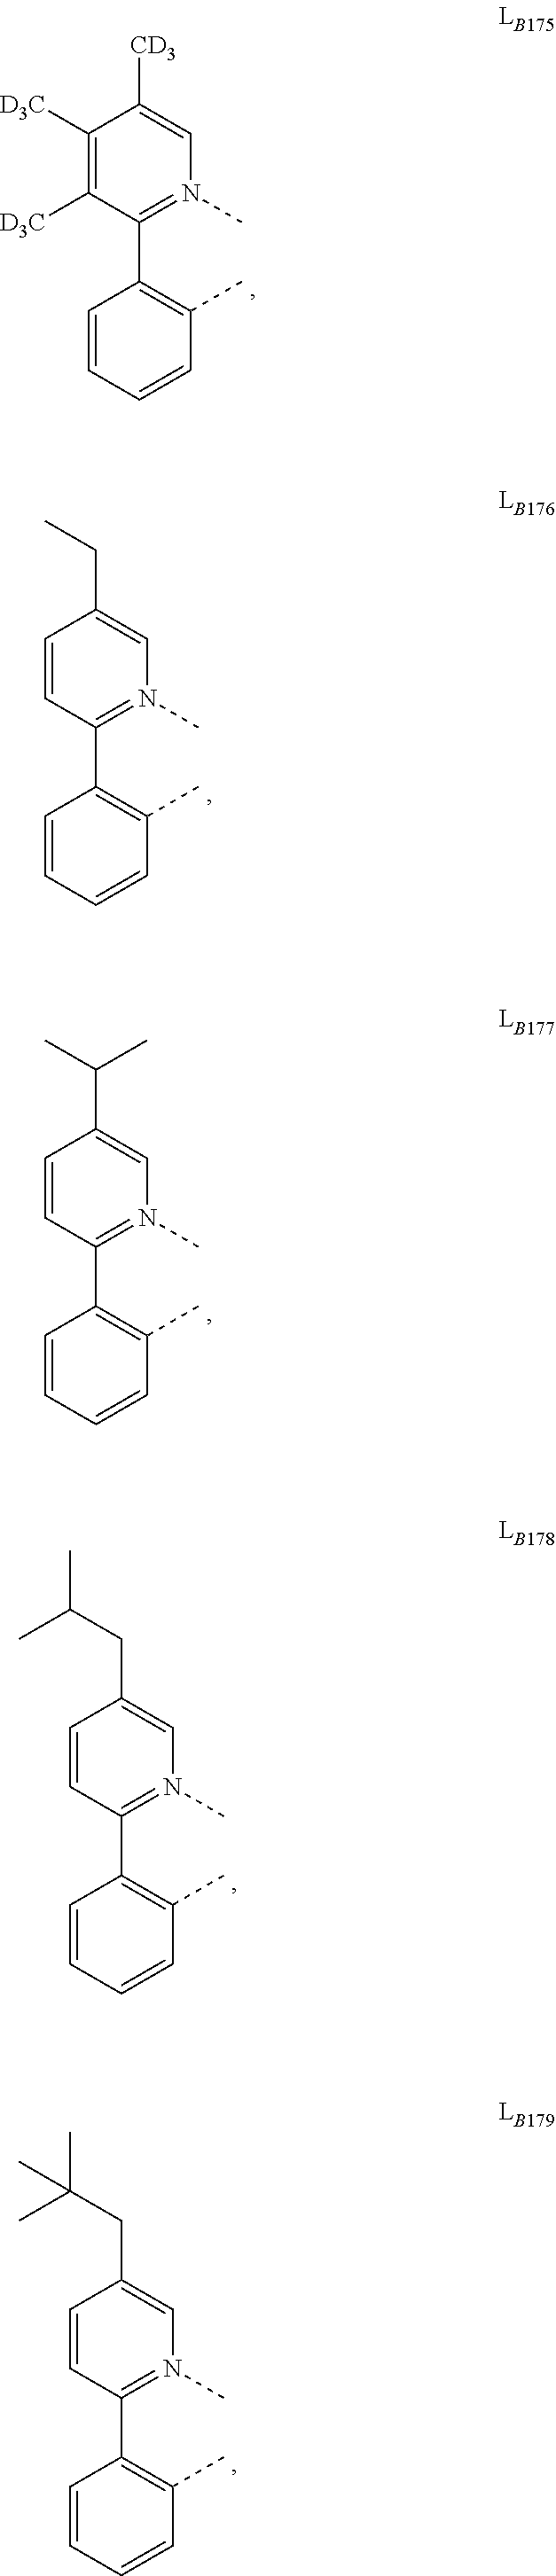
C1([D3C])=C([D3C])C(C2=C(C)C=CC=C2)=N(C)C=C1[CD3].C1=CC(C2=C(C)C=CC=C2)=N(C)C=C1CC.C1=CC(C2=C(C)C=CC=C2)=N(C)C=C1C(C)C.C1=CC(C2=C(C)C=CC=C2)=N(C)C=C1CC(C)C.C1=CC(C2=C(C)C=CC=C2)=N(C)C=C1CC(C)(C)C
